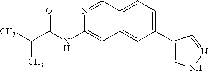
C(C(=O)NC1=CC2=CC(C3=CNN=C3)=CC=C2C=N1)(C)C
